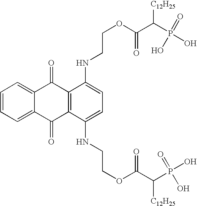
C1=CC=C2C(=C1)C(=O)C1=C(C2=O)C(NCCOC(=O)C([C12H25])P(O)(=O)O)=CC=C1NCCOC(=O)C([C12H25])P(O)(=O)O
